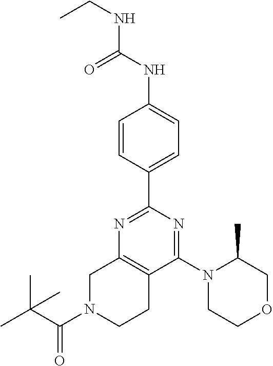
N1=C(C2=CC=C(NC(NCC)=O)C=C2)N=C(N2CCOCC2C)C2=C1CN(C(=O)C(C)(C)C)CC2
